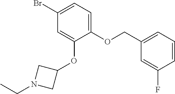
C1(OCC2=CC=CC(F)=C2)=CC=C(Br)C=C1OC1CN(CC)C1
